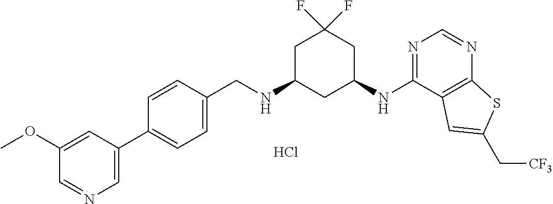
C1=CC(C2=CN=CC(OC)=C2)=CC=C1CNC1CC(NC2=NC=NC3=C2C=C(C[CF3])S3)CC(F)(F)C1.Cl
